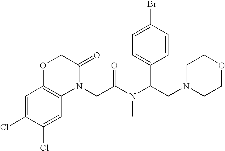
C1=CC(Br)=CC=C1C(CN1CCOCC1)N(C)C(=O)CN1C(=O)COC2=C1C=C(Cl)C(Cl)=C2
